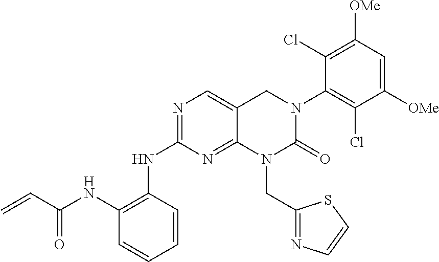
C1=CC=CC(NC2=NC=C3C(=N2)N(CC2=NC=CS2)C(=O)N(C2=C(Cl)C([OMe])=CC([OMe])=C2Cl)C3)=C1NC(C=C)=O
